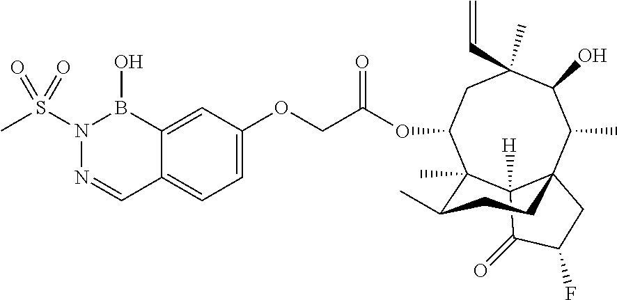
C1=C(OCC(=O)OC2CC(C)(C=C)C(O)C(C)C34C([H])(C(=O)C(F)C3)C2(C)C(C)CC4)C=C2C(=C1)C=NN(S(C)(=O)=O)B2O
